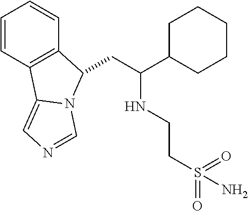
C1=CC2=C(C=C1)C(CC(C1CCCCC1)NCCS(=O)(N)=O)N1C2=CN=C1
